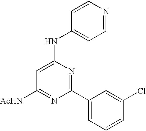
C1([AcHN])=NC(C2=CC=CC(Cl)=C2)=NC(NC2=CC=NC=C2)=C1
